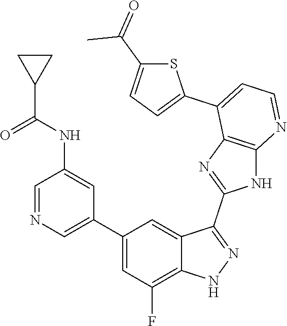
C1=NC=C(C2=CC(F)=C3C(=C2)C(C2=NC4=C(N2)N=CC=C4C2=CC=C(C(=O)C)S2)=NN3)C=C1NC(C1CC1)=O
